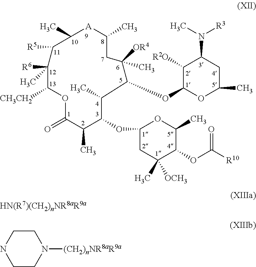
O1C(=O)C(C)C(OC2CC(C)([OCH3])C(OC([R10])=O)C(C)O2)C(C)C(OC2OC(C)CC(N(C)[R3])C2[R2O])C([OR4])(C)CC(C)[A]C(C)C([R5])C([R6])(C)C1[CH3CH2].[HN(R7)(CH2)nNR8aR9a].N1([(CH2)nNR8aR9a])CCNCC1
